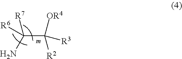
C(C([OR4])([R2])[R3])([R7])([R6])N
